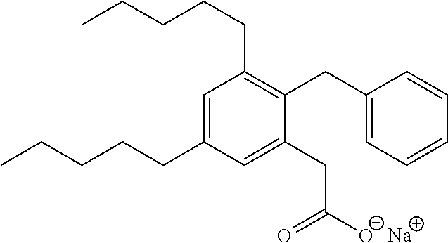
C1(CC([O-])=O)=CC(CCCCC)=CC(CCCCC)=C1CC1=CC=CC=C1.[Na]
